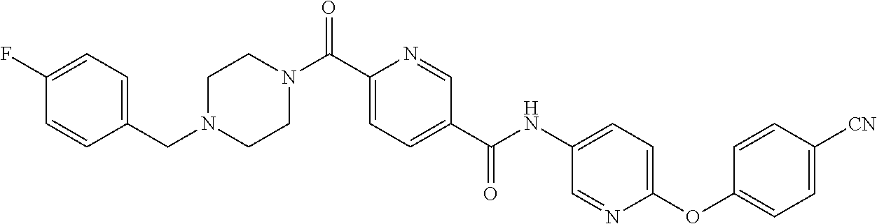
C1(F)=CC=C(CN2CCN(C(C3=CC=C(C(NC4=CC=C(OC5=CC=C([CN])C=C5)N=C4)=O)C=N3)=O)CC2)C=C1
